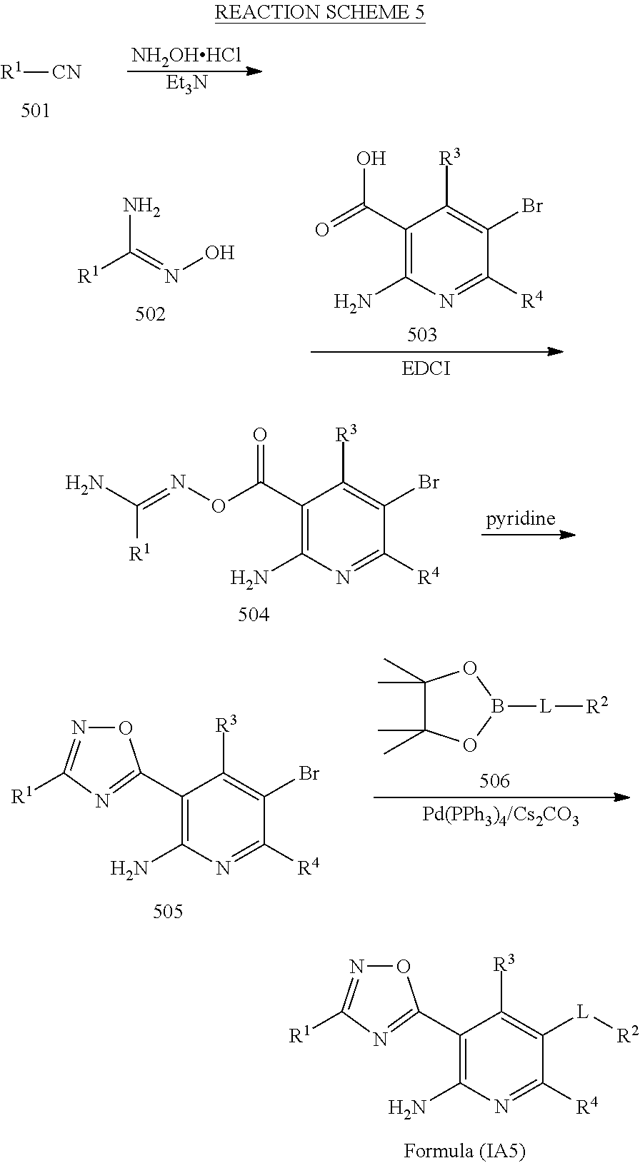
C1(C)(C)C(C)(C)OB([L][R2])O1.C1(C2=NC([R1])=NO2)=C(N)N=C([R4])C(Br)=C1[R3].C1(C2=NC([R1])=NO2)=C(N)N=C([R4])C([L][R2])=C1[R3].[R1][CN].[NH2OHHCl].[Et3N].C1(C(=O)ON=C([R1])N)=C(N)N=C([R4])C(Br)=C1[R3].[R1]C(=NO)N.C1(C(O)=O)=C(N)N=C([R4])C(Br)=C1[R3]
